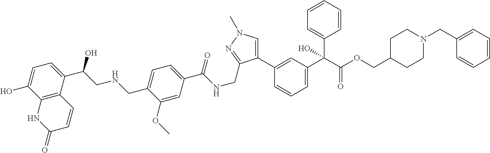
C12=C(C(C(CNCC3=CC=C(C(NCC4=NN(C)C=C4C4=CC(C(C(OCC5CCN(CC6=CC=CC=C6)CC5)=O)(C5=CC=CC=C5)O)=CC=C4)=O)C=C3OC)O)=CC=C1O)C=CC(=O)N2
